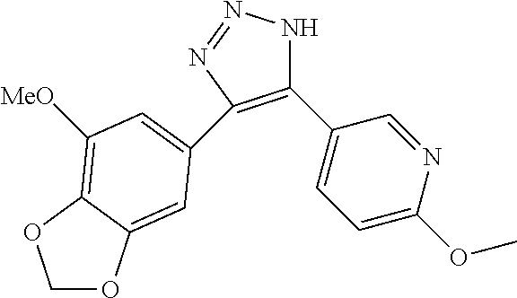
C1(C2=CC=C(OC)N=C2)=C(C2=CC([MeO])=C3C(=C2)OCO3)N=NN1
